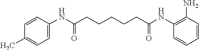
C1=CC(C)=CC=C1NC(CCCCCC(NC1=C(N)C=CC=C1)=O)=O
